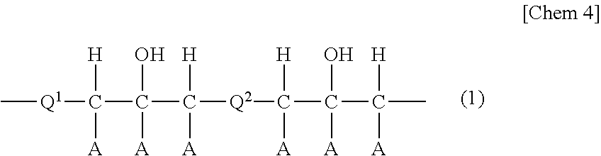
C[Q1]C(C(O)([A])C([H])([A])[Q2]C(C(C(C)([A])[H])([A])O)([A])[H])([H])[A]
